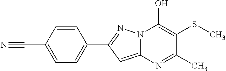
C12=CC(C3=CC=C(C#N)C=C3)=NN1C(O)=C(SC)C(C)=N2
